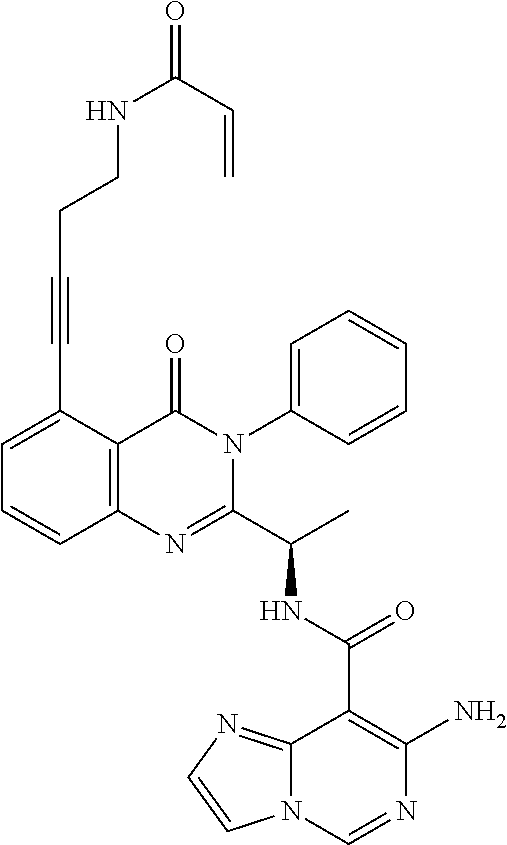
C(C1=CC=CC2=C1C(=O)N(C1=CC=CC=C1)C(C(C)NC(C1=C(N)N=CN3C1=NC=C3)=O)=N2)#CCCNC(=O)C=C
